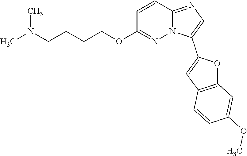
C1=CC2=NC=C(C3=CC4=C(O3)C=C(OC)C=C4)N2N=C1OCCCCN(C)C
